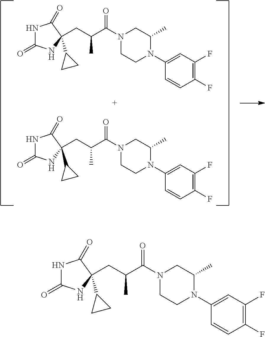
C(C(C(N1CCN(C2=CC(F)=C(F)C=C2)C(C)C1)=O)C)C1(C2CC2)NC(=O)NC1=O.C(C(C(N1CCN(C2=CC(F)=C(F)C=C2)C(C)C1)=O)C)C1(C2CC2)NC(=O)NC1=O.C(C(C(N1CCN(C2=CC(F)=C(F)C=C2)C(C)C1)=O)C)C1(C2CC2)NC(=O)NC1=O
